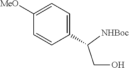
C1(C(CO)[NHBoc])=CC=C([MeO])C=C1
